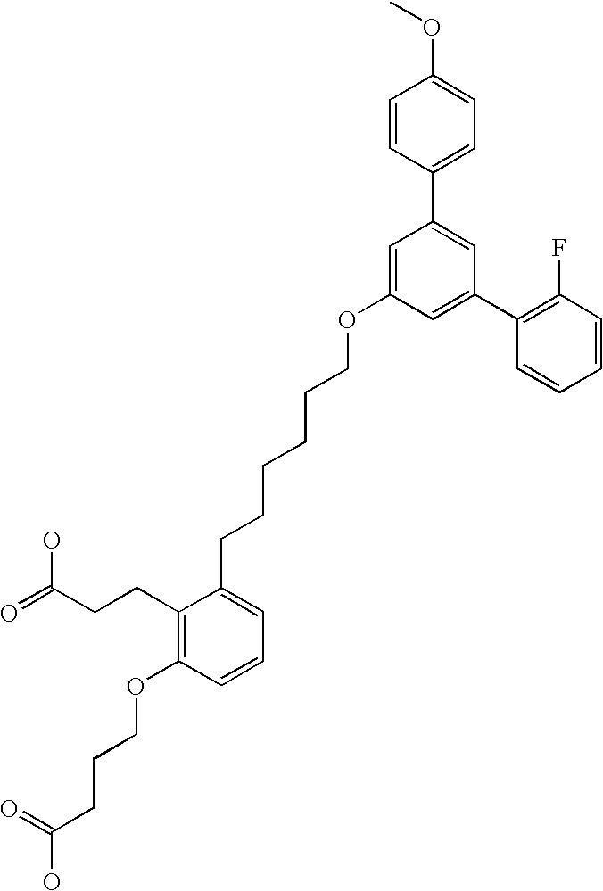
C1(C2=CC(C3=C(F)C=CC=C3)=CC(OCCCCCCC3=CC=CC(OCCCC(O)=O)=C3CCC(=O)O)=C2)=CC=C(OC)C=C1
